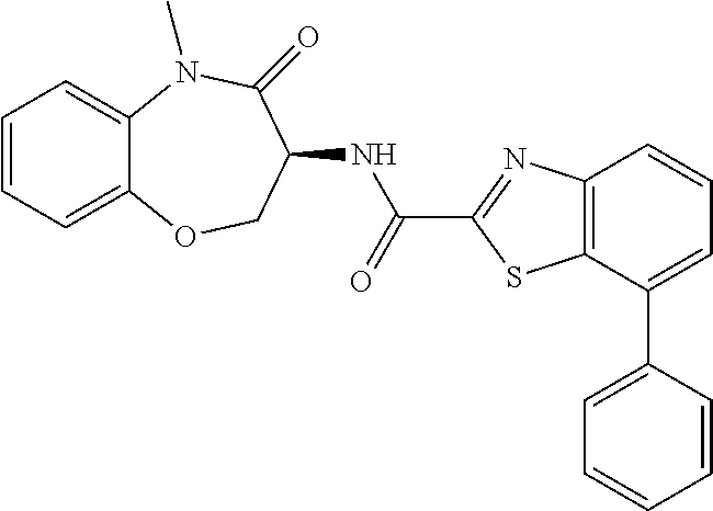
C1=CC=C2C(=C1)N(C)C(=O)C(NC(C1=NC3=C(S1)C(C1=CC=CC=C1)=CC=C3)=O)CO2
